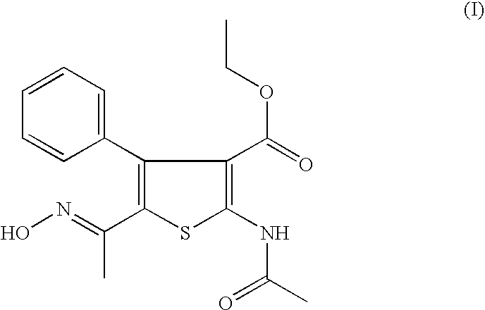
C1(C2=C(C(=NO)C)SC(NC(C)=O)=C2C(=O)OCC)=CC=CC=C1
